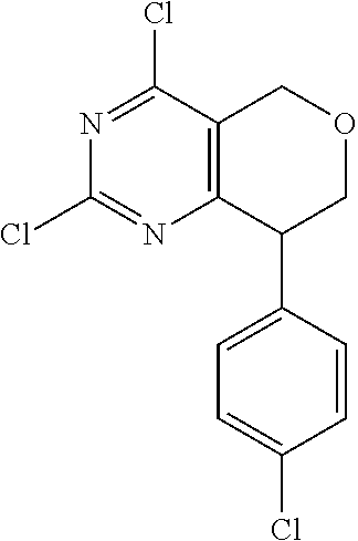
C1(Cl)=NC2=C(C(Cl)=N1)COCC2C1=CC=C(Cl)C=C1
